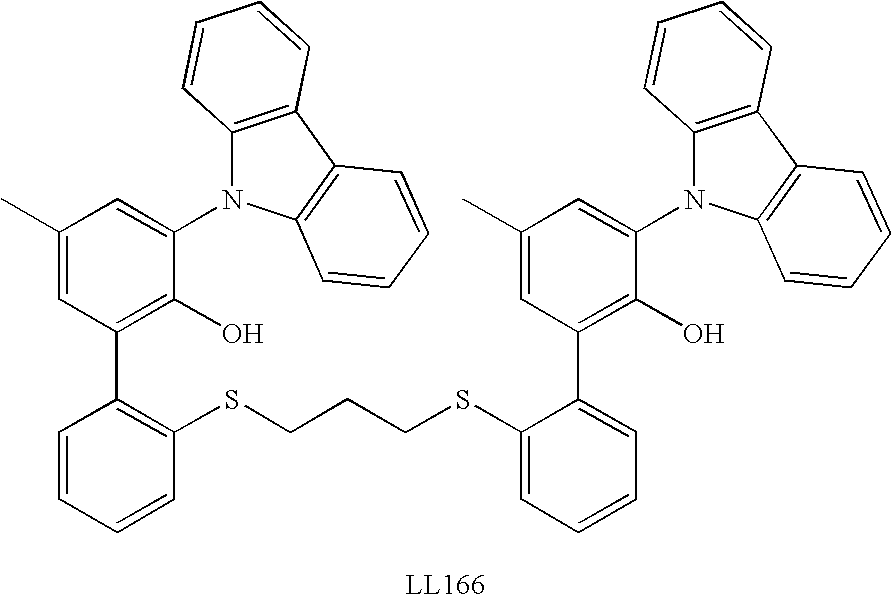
C1=CC=CC(SCCCSC2=CC=CC=C2C2=C(O)C(N3C4=C(C5=C3C=CC=C5)C=CC=C4)=CC(C)=C2)=C1C1=C(O)C(N2C3=C(C4=C2C=CC=C4)C=CC=C3)=CC(C)=C1
